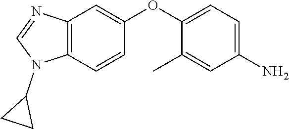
C1=NC2=C(N1C1CC1)C=CC(OC1=CC=C(N)C=C1C)=C2
